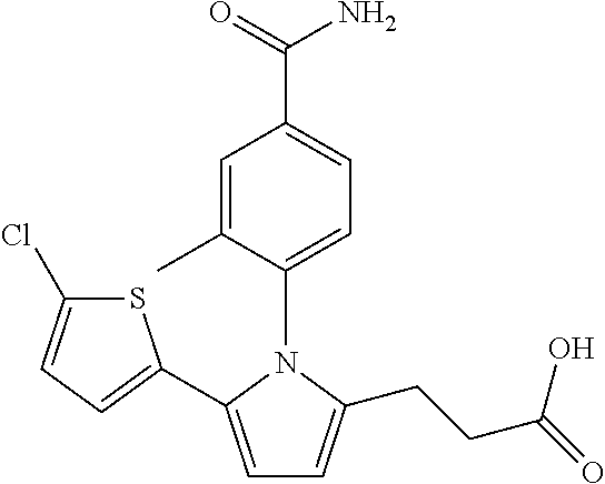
C1=C(C2=CC=C(Cl)S2)N(C2=CC=C(C(=O)N)C=C2C)C(CCC(=O)O)=C1
